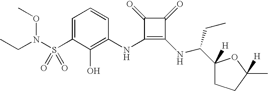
CCN(S(C1=CC=CC(NC2=C(NC(C3([H])CCC(C)([H])O3)CC)C(=O)C2=O)=C1O)(=O)=O)OC
